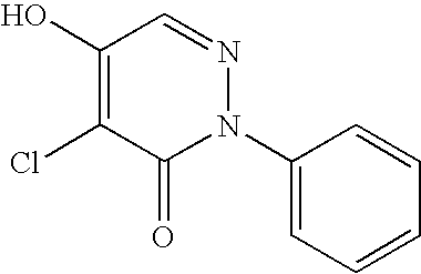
C1(N2N=CC(O)=C(Cl)C2=O)=CC=CC=C1
